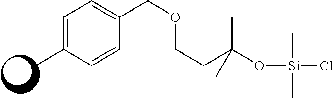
C1=C(C)C=CC(COCCC(O[Si](C)(Cl)C)(C)C)=C1
